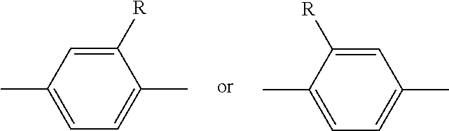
C1([R])=CC(C)=CC=C1C.C1=C([R])C(C)=CC=C1C
